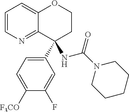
C1=CN=C2C(=C1)OCCC2(C1=CC=C([F3CO])C(F)=C1)NC(=O)N1CCCCC1
